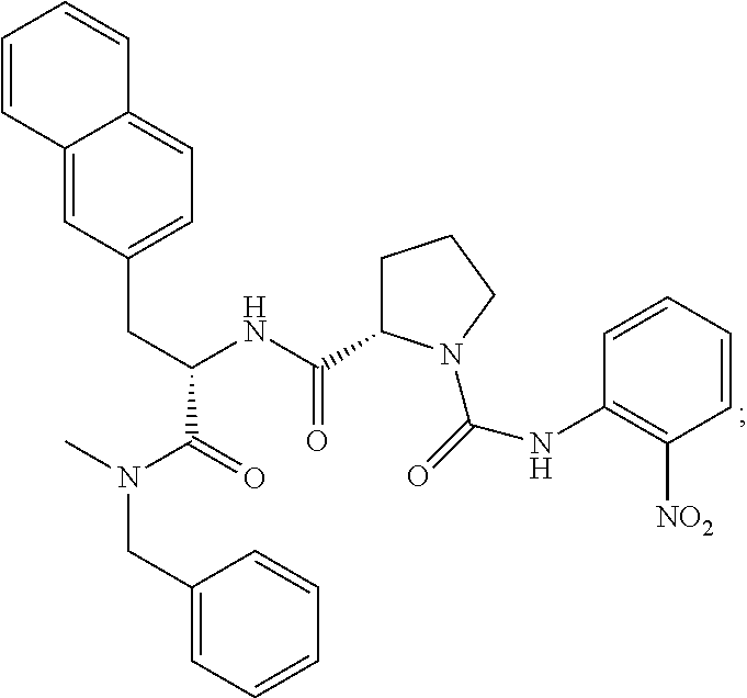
C(N(C)C(C(NC(C1CCCN1C(NC1=C([NO2])C=CC=C1)=O)=O)CC1=CC=C2C(=C1)C=CC=C2)=O)C1=CC=CC=C1
